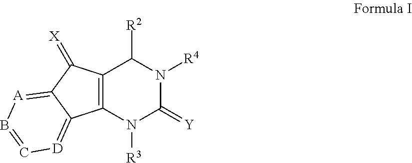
C12=C(C(=[X])C3=[A]B=C[D]=C13)C([R2])N([R4])C(=[Y])N2[R3]
